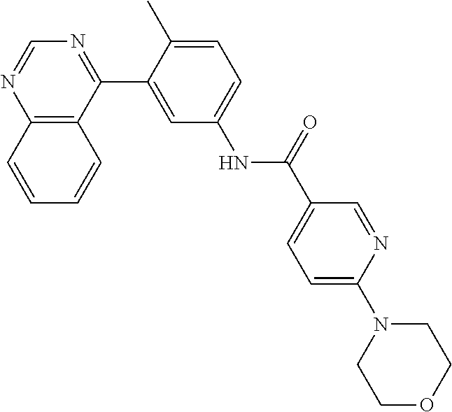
C12=C(C(C3=CC(NC(C4=CC=C(N5CCOCC5)N=C4)=O)=CC=C3C)=NC=N1)C=CC=C2
